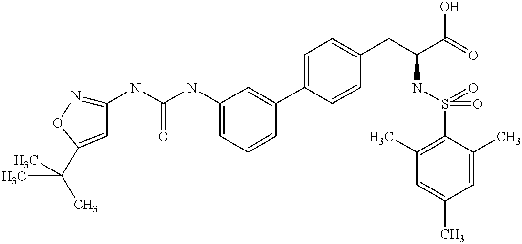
C1=C(NC(NC2=NOC(C(C)(C)C)=C2)=O)C=C(C2=CC=C(CC(C(=O)O)NS(=O)(=O)C3=C(C)C=C(C)C=C3C)C=C2)C=C1
